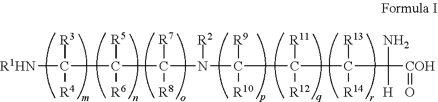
[R1HN]C(C(C(N(C(C(C(C([COH]=O)(N)[H])([R13])[R14])([R11])[R12])([R9])[R10])[R2])([R7])[R8])([R5])[R6])([R3])[R4]
